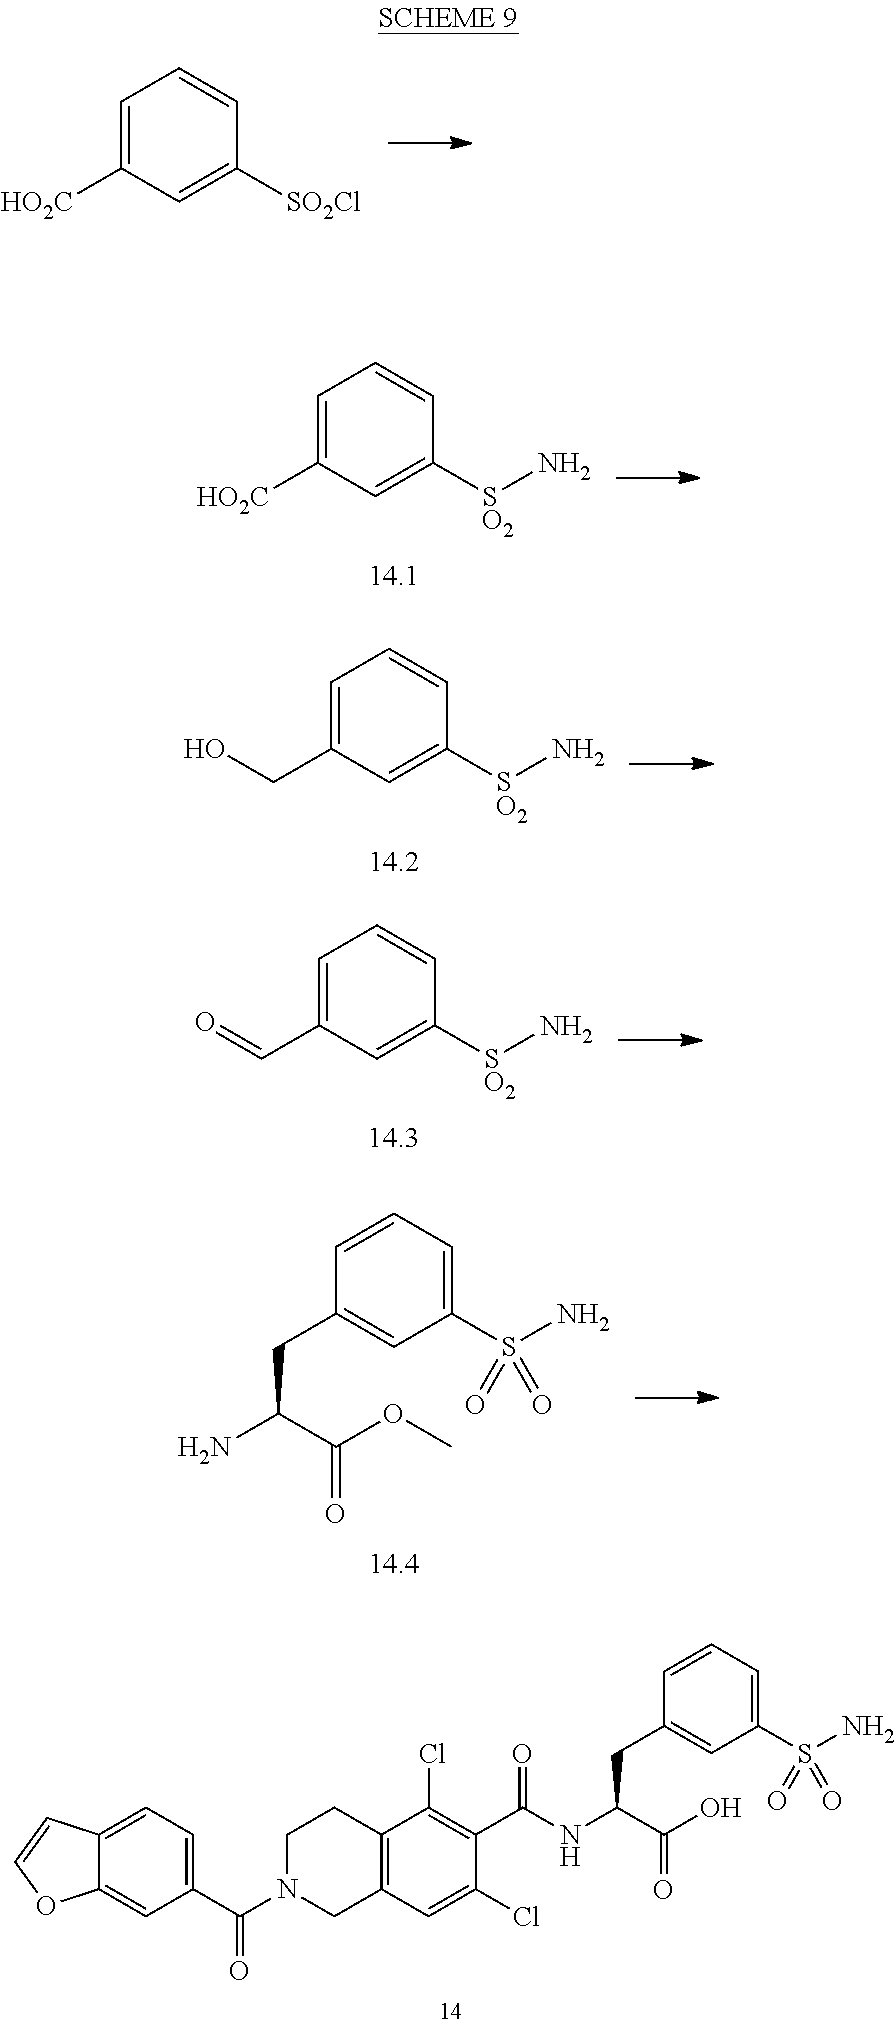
C12=CC=C(C(N3CC4=C(CC3)C(Cl)=C(C(NC(C(O)=O)CC3=CC(S(N)(=O)=O)=CC=C3)=O)C(Cl)=C4)=O)C=C1OC=C2.[HO2C]C1=CC=CC([SO2Cl])=C1.[HO2C]C1=CC=CC([SO2]N)=C1.C(C1=CC=CC([SO2]N)=C1)O.C(C1=CC=CC([SO2]N)=C1)=O.NC(C(OC)=O)CC1=CC(S(N)(=O)=O)=CC=C1
